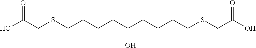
OC(CSCCCCC(CCCCSCC(O)=O)O)=O
